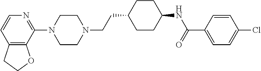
C12=C(C(N3CCN(CCC4CCC(NC(C5=CC=C(Cl)C=C5)=O)CC4)CC3)=NC=C1)OCC2
